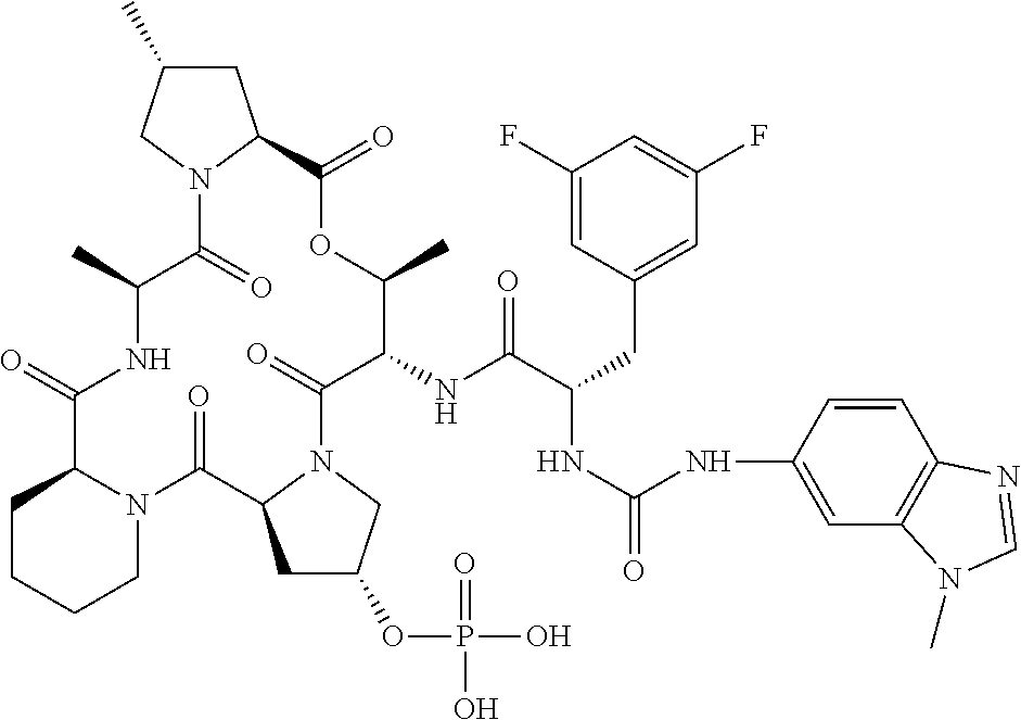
O=C1C2CCCCN2C(=O)C2CC(OP(=O)(O)O)CN2C(=O)C(NC(C(CC2=CC(F)=CC(F)=C2)NC(=O)NC2=CC3=C(C=C2)N=CN3C)=O)C(C)OC(=O)C2CC(C)CN2C(=O)C(C)N1
